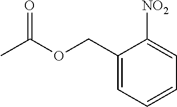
C1(COC(C)=O)=CC=CC=C1[NO2]
